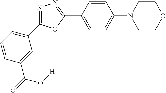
N1=C(C2=CC=CC(C(=O)O[H])=C2)OC(C2=CC=C(N3CCOCC3)C=C2)=N1
